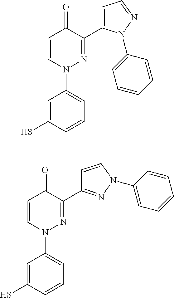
C1=CN(C2=CC=CC(S)=C2)N=C(C2=CC=NN2C2=CC=CC=C2)C1=O.C1=CN(C2=CC=CC(S)=C2)N=C(C2=NN(C3=CC=CC=C3)C=C2)C1=O
